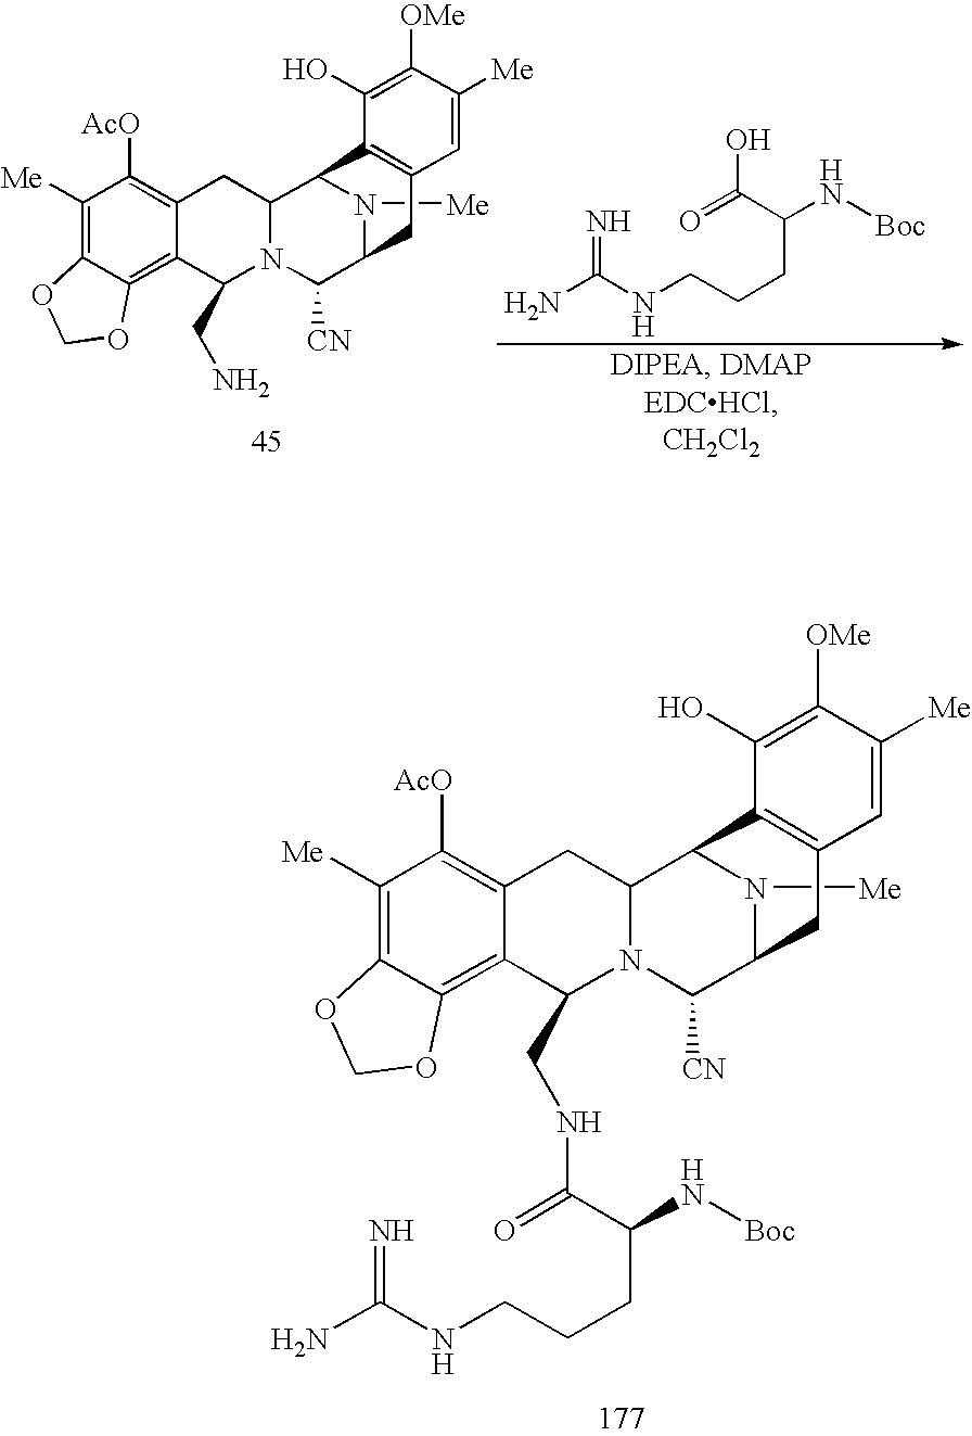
C1([Me])=C2C(=C3C(=C1[AcO])CC1N(C([CN])C4N([Me])C1C1=C(C4)C=C([Me])C([OMe])=C1O)C3CN)OCO2.NC(NCCCC(N[Boc])C(=O)O)=N.C1([Me])=C2C(=C3C(=C1[AcO])CC1N(C([CN])C4N([Me])C1C1=C(C4)C=C([Me])C([OMe])=C1O)C3CNC(C(N[Boc])CCCNC(N)=N)=O)OCO2
